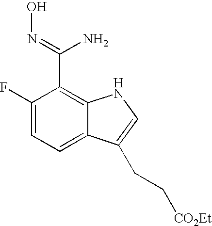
C1(F)=CC=C2C(=C1C(N)=NO)NC=C2CC[CO2Et]
